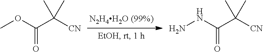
C(=O)(OC)C([CN])(C)C.C(=O)(NN)C([CN])(C)C
